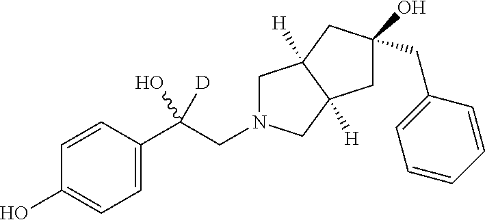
C1=CC(C(CN2CC3([H])C([H])(C2)CC(CC2=CC=CC=C2)(O)C3)(O)[D])=CC=C1O
